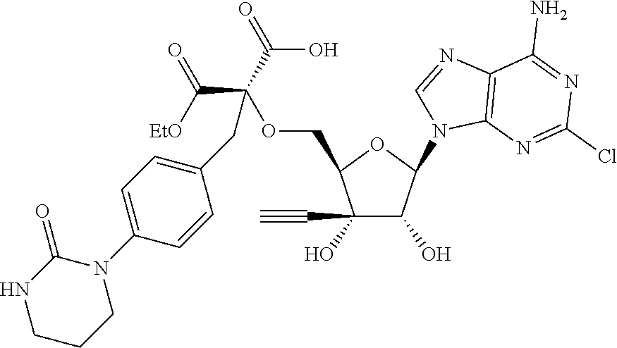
C1(O)(C#C)C(O)C(N2C3=C(N=C2)C(N)=NC(Cl)=N3)OC1COC(C(=O)[EtO])(C(=O)O)CC1=CC=C(N2C(=O)NCCC2)C=C1
